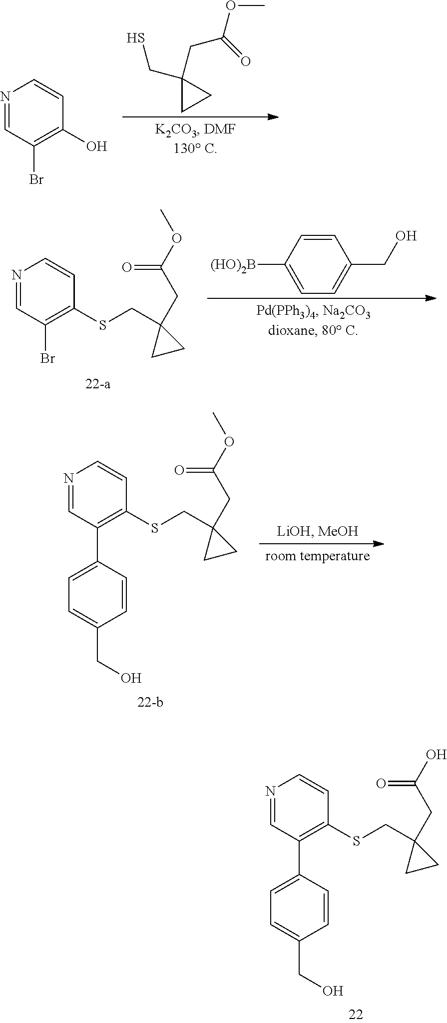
N1=CC(C2=CC=C(CO)C=C2)=C(SCC2(CC(O)=O)CC2)C=C1.N1=CC(Br)=C(O)C=C1.C1(CS)(CC(=O)OC)CC1.N1=CC(Br)=C(SCC2(CC(OC)=O)CC2)C=C1.C1=CC([(HO)2B])=CC=C1CO.N1=CC(C2=CC=C(CO)C=C2)=C(SCC2(CC(OC)=O)CC2)C=C1
